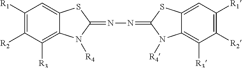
C1([R1])=C([R2])C([R3])=C2C(=C1)SC(=NN=C1SC3=CC([R1])=C([R2])C([R3])=C3N1[R4])N2[R4]
